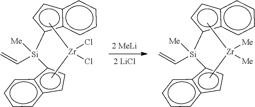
c1c([Si](c2c3c(cccc3)cc2)(C=C)[Me])c2c(c1)cccc2.C[Zr](Cl)(Cl)C.c1c([Si](c2c3c(cccc3)cc2)(C=C)[Me])c2c(c1)cccc2.C[Zr]([Me])([Me])C
